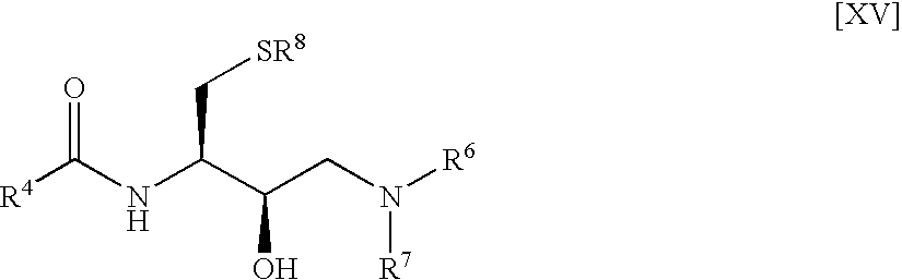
[R4]C(NC(C(CN([R6])[R7])O)C[SR8])=O
